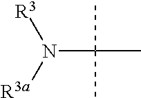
N(C(C)(C)C)([R3])[R3a]
